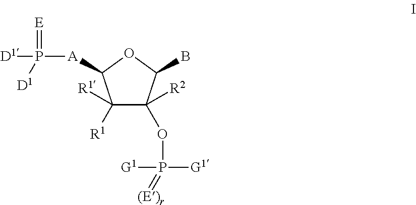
C1([R1])([R1])C([R2])(OP([G1])([G1])=[(E)r])C(B)OC1[A]P(=[E])([D1])[D1]
